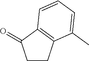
C1CC2=C(C1=O)C=CC=C2C
